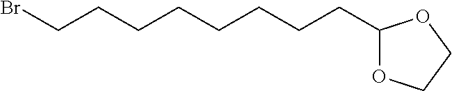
BrCCCCCCCCC1OCCO1
